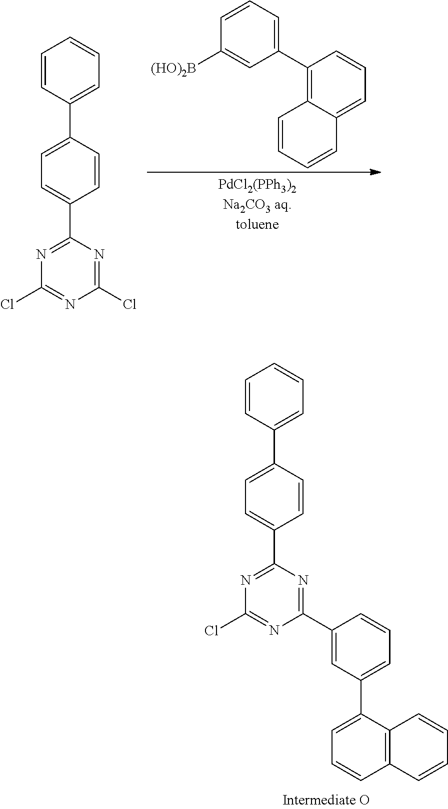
C1([(HO)2B])=CC(C2=C3C(=CC=C2)C=CC=C3)=CC=C1.C1(Cl)=NC(C2=CC=C(C3=CC=CC=C3)C=C2)=NC(Cl)=N1.C1(C2=CC(C3=CC=CC4=C3C=CC=C4)=CC=C2)=NC(C2=CC=C(C3=CC=CC=C3)C=C2)=NC(Cl)=N1
